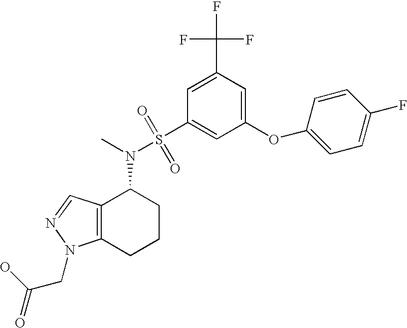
N(C1C2=C(CCC1)N(CC(=O)O)N=C2)(C)S(C1=CC(OC2=CC=C(F)C=C2)=CC(C(F)(F)F)=C1)(=O)=O
